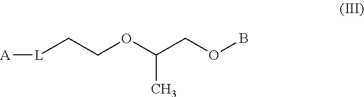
[L](CCOC(COB)C)[A]
